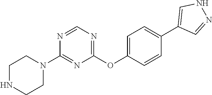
C1NCCN(C2=NC(OC3=CC=C(C4=CNN=C4)C=C3)=NC=N2)C1
